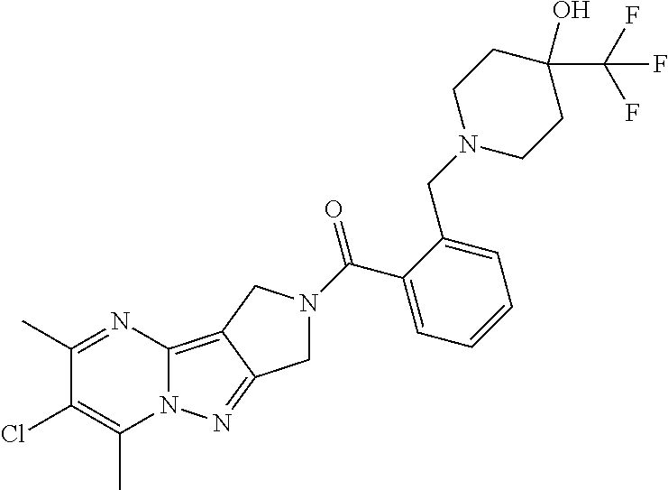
C1(C)=NC2=C3C(=NN2C(C)=C1Cl)CN(C(C1=CC=CC=C1CN1CCC(O)(C(F)(F)F)CC1)=O)C3
